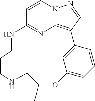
C1=CN2C3=C(C=N2)C2=CC(=CC=C2)OC(C)CNCCCNC1=N3
